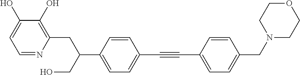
C(#CC1=CC=C(CN2CCOCC2)C=C1)C1=CC=C(C(CC2=C(O)C(O)=CC=N2)CO)C=C1
